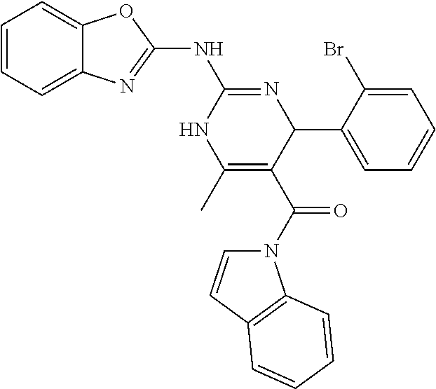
C1=CC=C2C(=C1)N=C(NC1=NC(C3=CC=CC=C3Br)C(C(=O)N3C=CC4=C3C=CC=C4)=C(C)N1)O2
